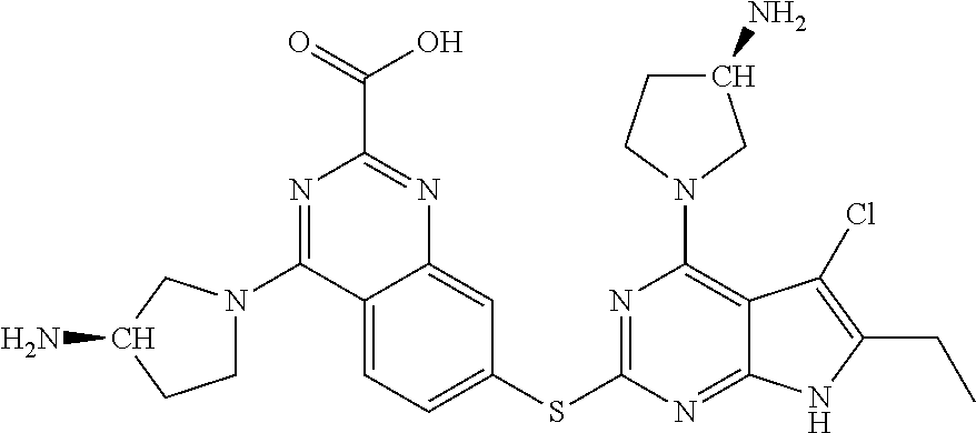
C12=CC=C(SC3=NC(N4CC(N)CC4)=C4C(=N3)NC(CC)=C4Cl)C=C1N=C(C(=O)O)N=C2N1CCC(N)C1
